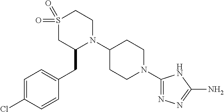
C1=C(Cl)C=CC(CC2N(C3CCN(C4=NN=C(N)N4)CC3)CCS(=O)(=O)C2)=C1
